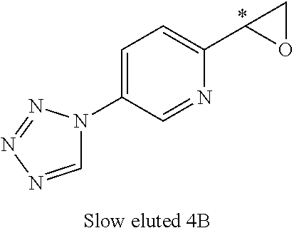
C1=NC(C2OC2)=CC=C1N1C=NN=N1.*
